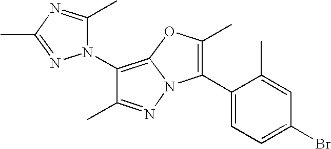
C1(N2C(C)=NC(C)=N2)=C2N(N=C1C)C(C1=CC=C(Br)C=C1C)=C(C)O2
